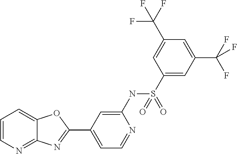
C1=C(NS(C2=CC(C(F)(F)F)=CC(C(F)(F)F)=C2)(=O)=O)N=CC=C1C1=NC2=NC=CC=C2O1
